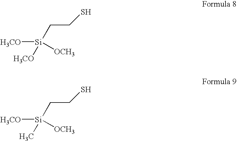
[H3CO][Si]([H3CO])([OCH3])CCS.[H3CO][Si](C)([OCH3])CCS
